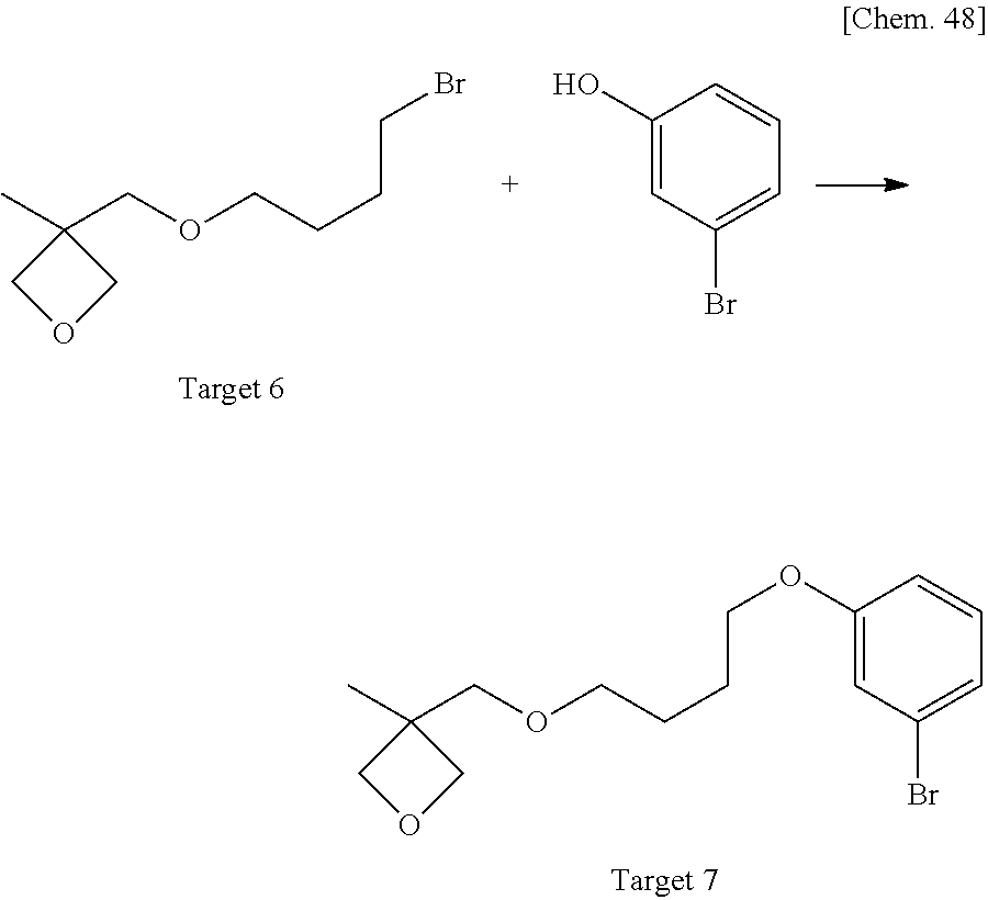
CC1(COCCCCBr)COC1.C1(O)=CC(Br)=CC=C1.CC1(COCCCCOC2=CC(Br)=CC=C2)COC1
